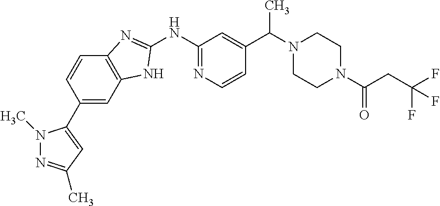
C1=C(C2=CC(C)=NN2C)C=CC2=C1NC(NC1=NC=CC(C(N3CCN(C(=O)CC(F)(F)F)CC3)C)=C1)=N2
